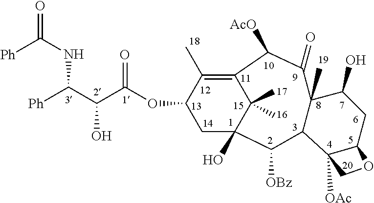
C1C(OC(C(C([Ph])NC(=O)[Ph])O)=O)C(C)=C2C(C)(C)C1(O)C([OBz])C1C(C)(C(O)CC3C1([OAc])CO3)C(=O)C2[AcO]
